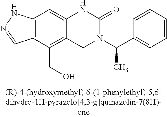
C12=C(C(CO)=C3C(=C1)NC(=O)N(C(C1=CC=CC=C1)C)C3)C=NN2
